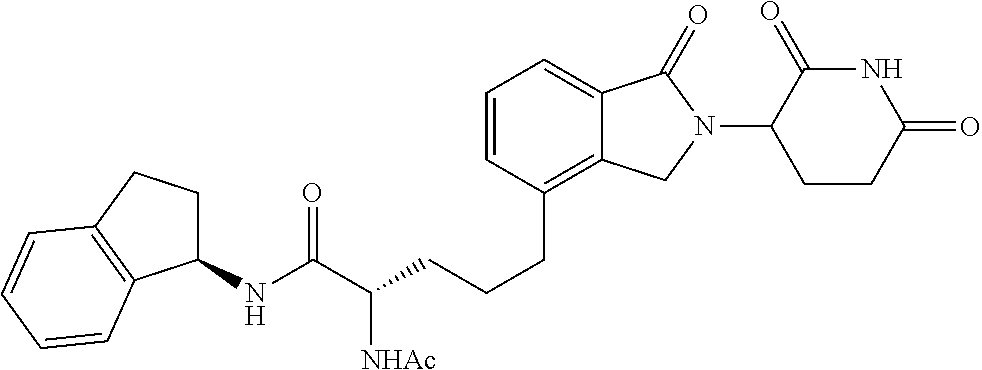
C(CCC1=C2C(=CC=C1)C(=O)N(C1C(=O)NC(=O)CC1)C2)C(C(NC1CCC2=C1C=CC=C2)=O)[NHAc]
